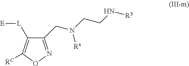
C1(CN(CCN[R3])[Rx])=NOC([RC])=C1[L][E]
